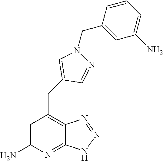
C1=C(N)N=C2C(=C1CC1=CN(CC3=CC(N)=CC=C3)N=C1)N=NN2
